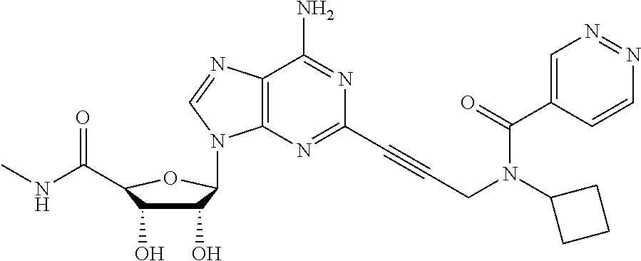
C12=C(N=C(C#CCN(C3CCC3)C(C3=CN=NC=C3)=O)N=C1N)N(C1C(O)C(O)C(C(=O)NC)O1)C=N2
